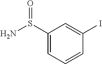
C1(S(N)=O)=CC=CC(I)=C1
